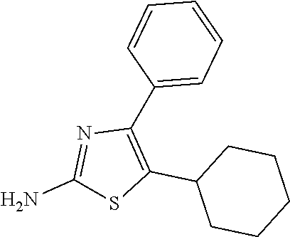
C1(N)=NC(C2=CC=CC=C2)=C(C2CCCCC2)S1
